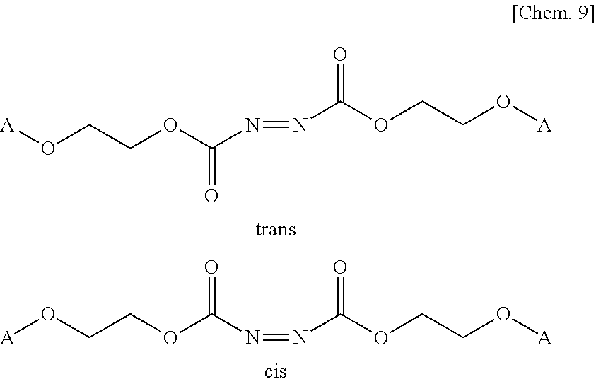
[A]OCCOC(N=NC(OCCO[A])=O)=O.N(=NC(OCCO[A])=O)C(OCCO[A])=O
